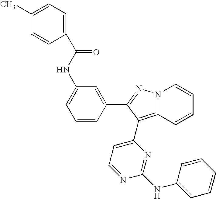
C1=C(NC(C2=CC=C(C)C=C2)=O)C=C(C2=NN3C(=C2C2=CC=NC(NC4=CC=CC=C4)=N2)C=CC=C3)C=C1
